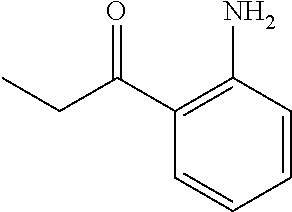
C1(C(CC)=O)=C(N)C=CC=C1
